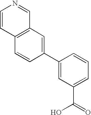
C1=C(C2=CC3=C(C=C2)C=CN=C3)C=CC=C1C(O)=O
